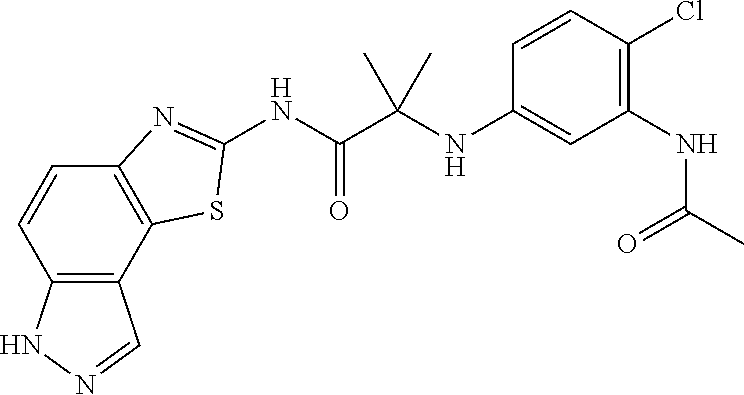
C12=C(C3=C(C=C1)N=C(NC(C(NC1=CC(NC(=O)C)=C(Cl)C=C1)(C)C)=O)S3)C=NN2
